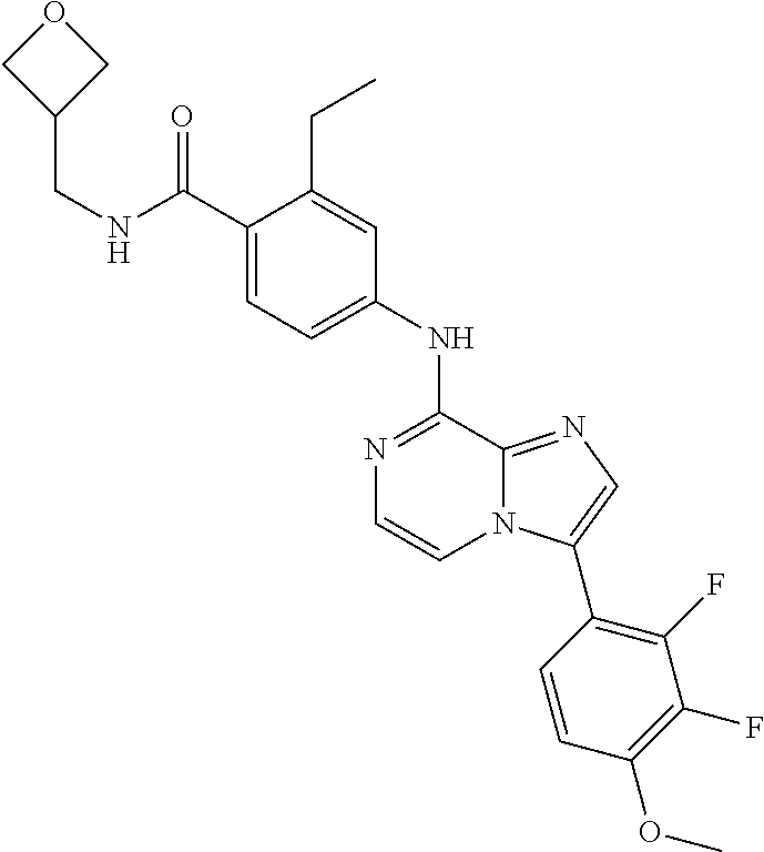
C1(C(NCC2COC2)=O)=CC=C(NC2=NC=CN3C2=NC=C3C2=C(F)C(F)=C(OC)C=C2)C=C1CC
